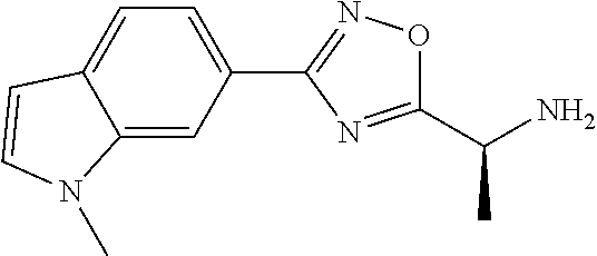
C1=C2C(=CC(C3=NOC(C(N)C)=N3)=C1)N(C)C=C2
